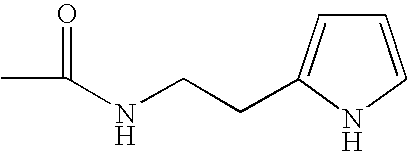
CC(=O)NCCC1=CC=CN1
